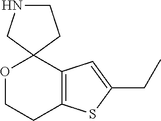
O1CCC2=C(C13CCNC3)C=C(CC)S2
